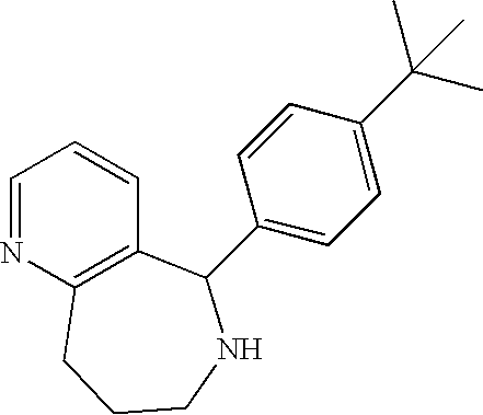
C1=NC2=C(C=C1)C(C1=CC=C(C(C)(C)C)C=C1)NCCC2
